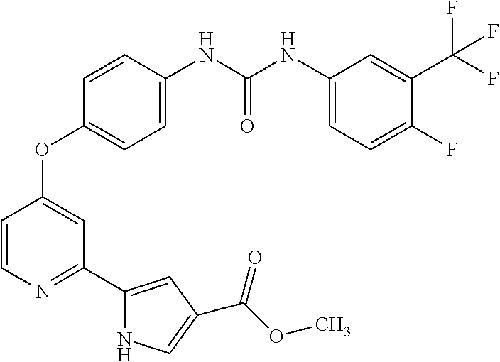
C1=C(NC(NC2=CC=C(F)C(C(F)(F)F)=C2)=O)C=CC(OC2=CC(C3=CC(C(OC)=O)=CN3)=NC=C2)=C1
